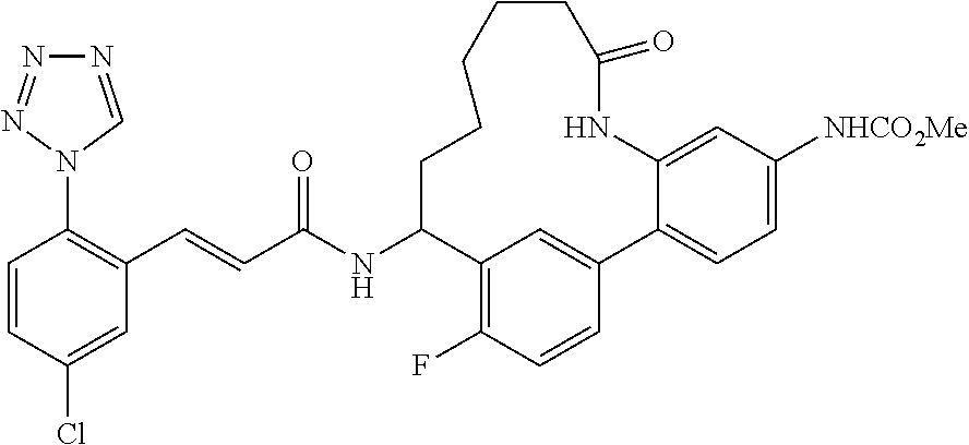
C1=CC(Cl)=CC(C=CC(NC2C3=C(F)C=CC(=C3)C3=CC=C([NHCO2Me])C=C3NC(=O)CCCCC2)=O)=C1N1C=NN=N1
